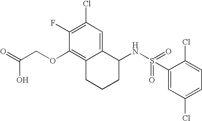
C1(F)=C(Cl)C=C2C(=C1OCC(=O)O)CCCC2NS(=O)(C1=CC(Cl)=CC=C1Cl)=O
